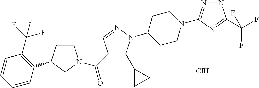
C1CC(C2=C(C(F)(F)F)C=CC=C2)CN1C(C1=C(C2CC2)N(C2CCN(C3=NNC(C(F)(F)F)=N3)CC2)N=C1)=O.Cl
